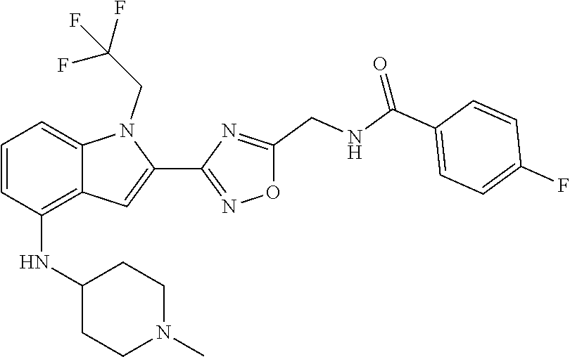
C12=CC=CC(NC3CCN(C)CC3)=C1C=C(C1=NOC(CNC(C3=CC=C(F)C=C3)=O)=N1)N2CC(F)(F)F
